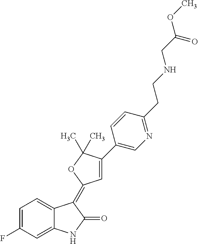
C1=C(F)C=C2C(=C1)C(=C1C=C(C3=CN=C(CCNCC(OC)=O)C=C3)C(C)(C)O1)C(=O)N2
